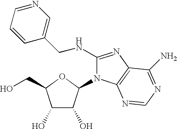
C1(O)C(O)C(N2C(NCC3=CN=CC=C3)=NC3=C2N=CN=C3N)OC1CO
